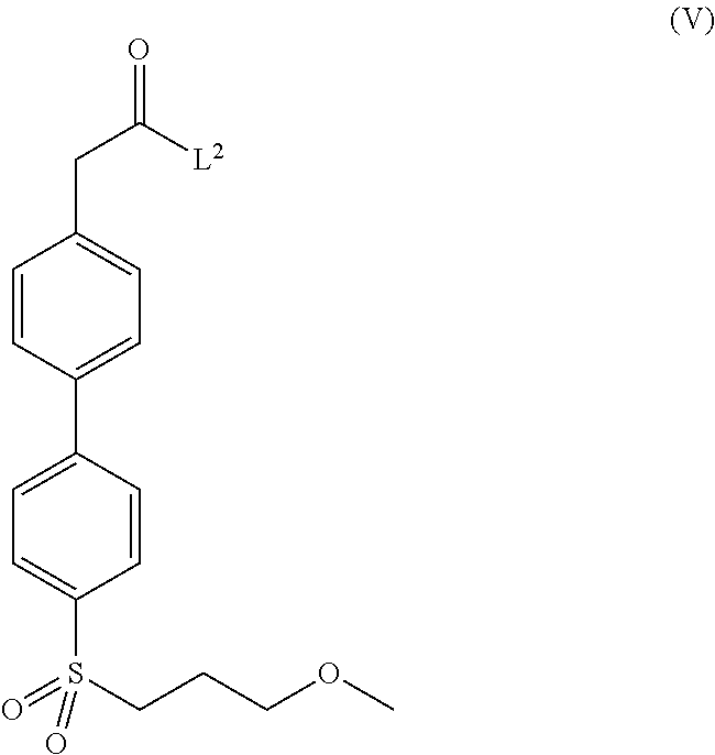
C1=CC(C2=CC=C(S(=O)(=O)CCCOC)C=C2)=CC=C1CC([L2])=O
